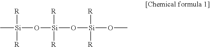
C[Si](O[Si](O[Si](OC)([R])[R])([R])[R])([R])[R]
